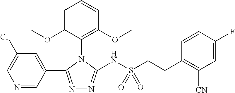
C1=C(Cl)C=C(C2=NN=C(NS(CCC3=C([CN])C=C(F)C=C3)(=O)=O)N2C2=C(OC)C=CC=C2OC)C=N1
